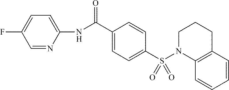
C1=CC(C(NC2=CC=C(F)C=N2)=O)=CC=C1S(N1CCCC2=C1C=CC=C2)(=O)=O
